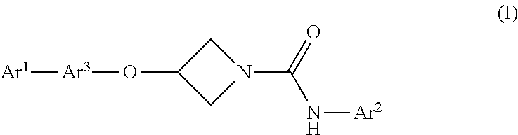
C1C(O[Ar3][Ar1])CN1C(=O)N[Ar2]
